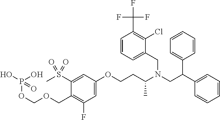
CS(C1=CC(OCCC(N(CC(C2=CC=CC=C2)C2=CC=CC=C2)CC2=CC=CC(C(F)(F)F)=C2Cl)C)=CC(F)=C1COCOP(O)(O)=O)(=O)=O
